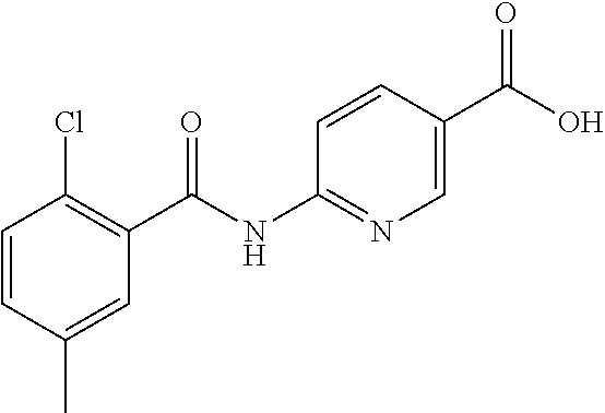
C1=CC(C)=CC(C(NC2=NC=C(C(O)=O)C=C2)=O)=C1Cl
